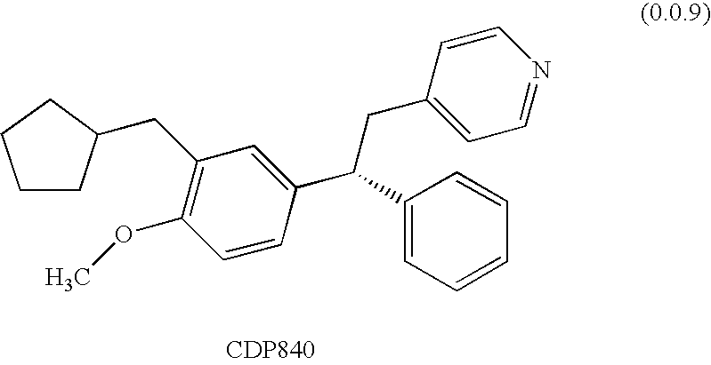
C1(CC2CCCC2)=C(OC)C=CC(C(CC2=CC=NC=C2)C2=CC=CC=C2)=C1.[CDP840]
